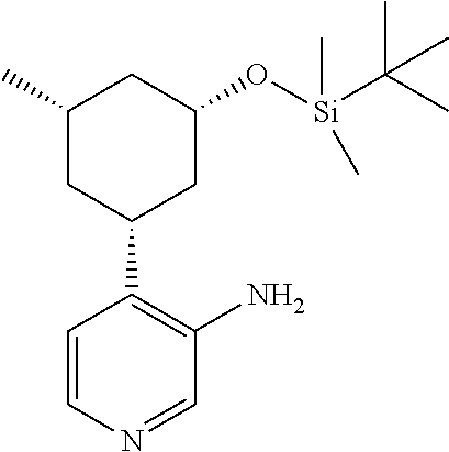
C1(C)CC(C2=C(N)C=NC=C2)CC(O[Si](C)(C)C(C)(C)C)C1
